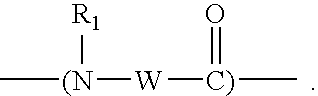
C[(N]([W][C)](C)=O)[R1]
